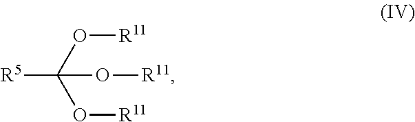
[R5]C(O[R11])(O[R11])O[R11]
